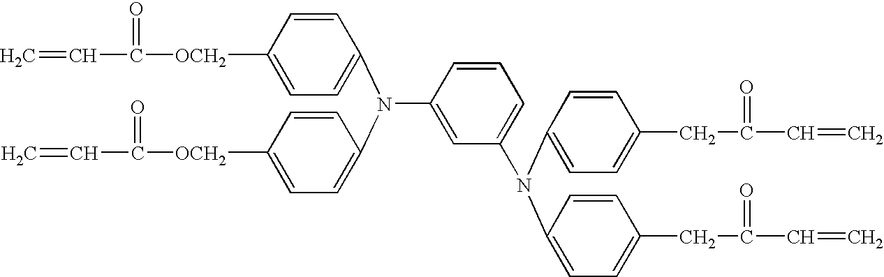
C1=C(N(C2=CC=C(CC(=O)C=C)C=C2)C2=CC=C(CC(=O)C=C)C=C2)C=C(N(C2=CC=C([OCH2]C(=O)C=C)C=C2)C2=CC=C([OCH2]C(=O)C=C)C=C2)C=C1
